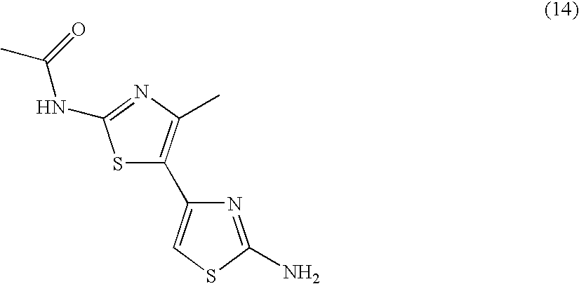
S1C(C2=CSC(N)=N2)=C(C)N=C1NC(C)=O
